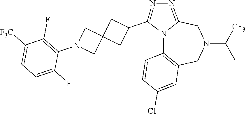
N12C3=C(CN(C([CF3])C)CC1=NN=C2C1CC2(C1)CN(C1=C(F)C([F3C])=CC=C1F)C2)C=C(Cl)C=C3
